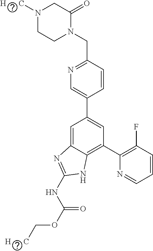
C1=CC(CN2C(=O)CN([H      C])CC2)=NC=C1C1=CC(C2=C(F)C=CC=N2)=C2C(=C1)N=C(NC(OC[H      C])=O)N2
